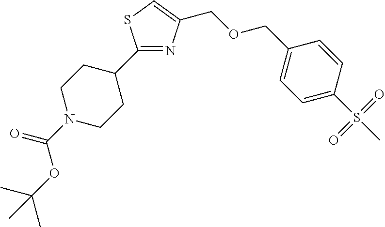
C1N(C(OC(C)(C)C)=O)CCC(C2=NC(COCC3=CC=C(S(C)(=O)=O)C=C3)=CS2)C1
